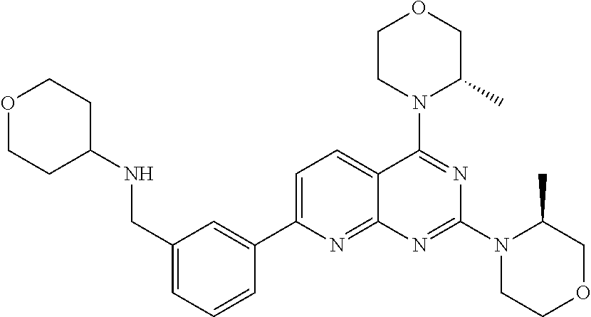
C1(CNC2CCOCC2)=CC=CC(C2=CC=C3C(=N2)N=C(N2CCOCC2C)N=C3N2C(C)COCC2)=C1
